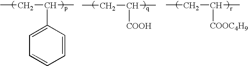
CCC(C)C1=CC=CC=C1.CCC(C)[COOH].CCC(C)[COOC4H9]
